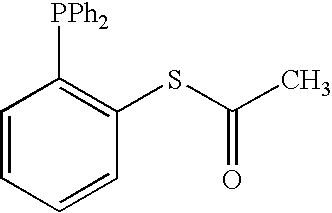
C1=CC=CC(SC(C)=O)=C1[PPh2]
